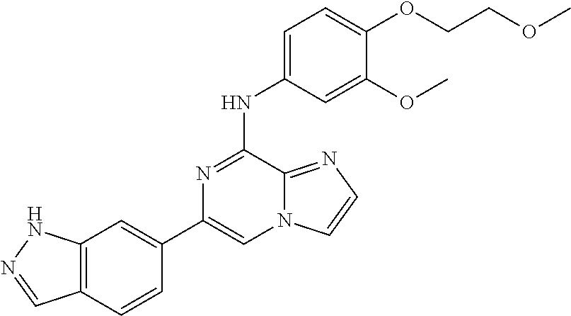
C1(C2=CC3=C(C=C2)C=NN3)=CN2C(=NC=C2)C(NC2=CC=C(OCCOC)C(OC)=C2)=N1
